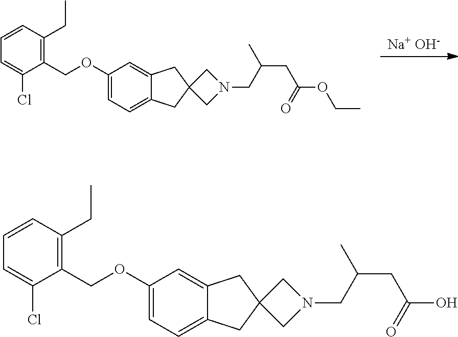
[Na+ OH-].C1=C(OCC2=C(CC)C=CC=C2Cl)C=C2C(=C1)CC1(C2)CN(CC(CC(OCC)=O)C)C1.C1=C(OCC2=C(CC)C=CC=C2Cl)C=C2C(=C1)CC1(C2)CN(CC(CC(O)=O)C)C1
